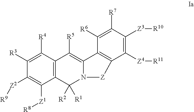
C12=C(C([R4])=C([R3])C([Z2][R9])=C1[Z1][R8])C([R5])=C1N(C2([R1])[R2])[Z]C2=C1C([R6])=C([R7])C([Z3][R10])=C2[Z4][R11]
